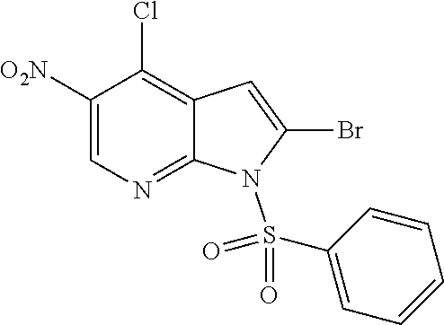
C1([O2N])=CN=C2C(=C1Cl)C=C(Br)N2S(C1=CC=CC=C1)(=O)=O
